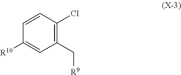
C1(C[R9])=C(Cl)C=CC([R10])=C1
